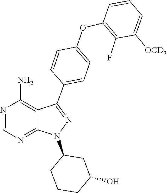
C1(N2N=C(C3=CC=C(OC4=C(F)C([OCD3])=CC=C4)C=C3)C3=C(N)N=CN=C23)CCCC(O)C1
